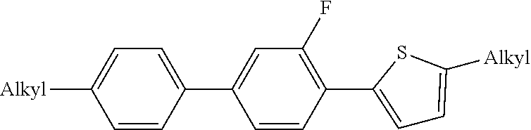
C1=CC(C2=CC(F)=C(C3=CC=C([Alkyl])S3)C=C2)=CC=C1[Alkyl]
